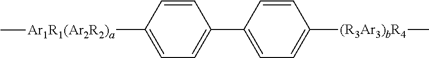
C1=C([Ar1R1(Ar2R2)a]C)C=CC(C2=CC=C([(R3Ar3)bR4]C)C=C2)=C1
